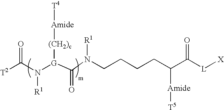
[T4][Amide][(CH2)c][G](N(C(=O)[T2])[R1])C(N([R1])CCCCC([Amide][T5])C([L][X])=O)=O
